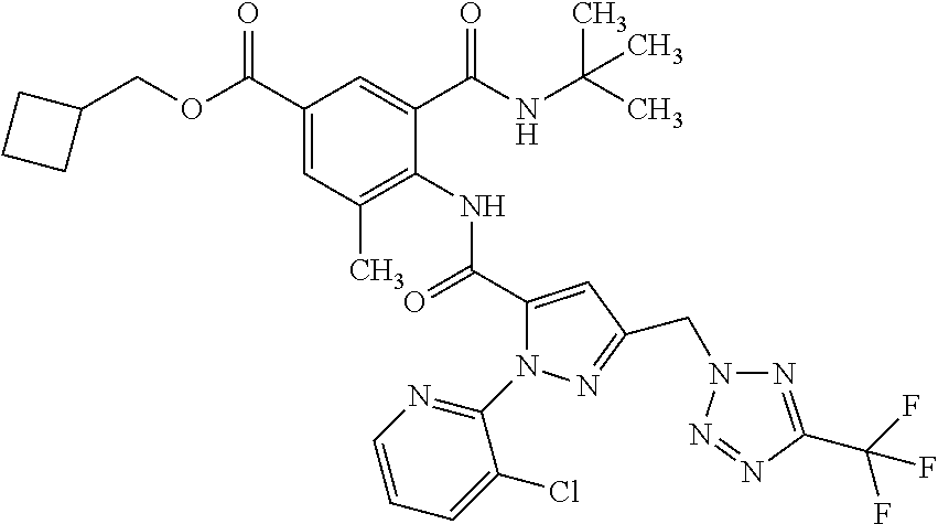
C1(C(OCC2CCC2)=O)=CC(C)=C(NC(C2=CC(CN3N=C(C(F)(F)F)N=N3)=NN2C2=NC=CC=C2Cl)=O)C(C(NC(C)(C)C)=O)=C1
